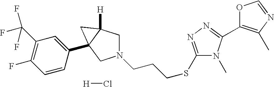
[H]Cl.C1(SCCCN2CC3([H])C(C4=CC(C(F)(F)F)=C(F)C=C4)(C2)C3)=NN=C(C2=C(C)N=CO2)N1C
